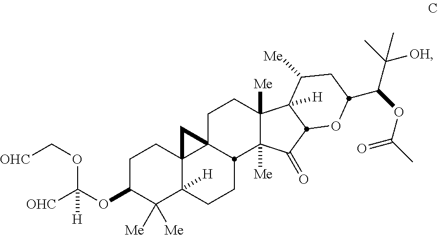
C1C(OC(OC[OHC])([OHC])[H])C([Me])([Me])C2([H])C3(C1)C1(CCC4([Me])C([Me])(C(=O)C5C4([H])C([Me])CC(C(C(C)([OH])C)OC(=O)C)O5)C1CC2)C3
